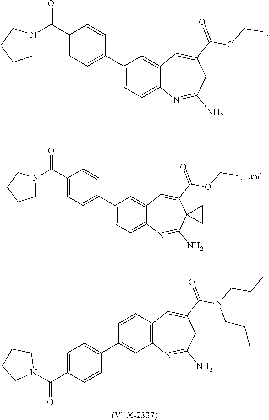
C1=CC2=C(C=C1C1=CC=C(C(N3CCCC3)=O)C=C1)N=C(N)CC(C(N(CCC)CCC)=O)=C2.[(VTX-2337)].C1(C(=O)N2CCCC2)=CC=C(C2=CC=C3C(=C2)C=C(C(OCC)=O)CC(N)=N3)C=C1.C1(C(=O)N2CCCC2)=CC=C(C2=CC=C3C(=C2)C=C(C(OCC)=O)C2(C(N)=N3)CC2)C=C1
